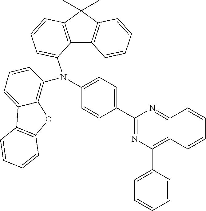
C12=C(C(C)(C)C3=C1C=CC=C3)C=CC=C2N(C1=C2C(=CC=C1)C1=C(O2)C=CC=C1)C1=CC=C(C2=NC(C3=CC=CC=C3)=C3C(=N2)C=CC=C3)C=C1
